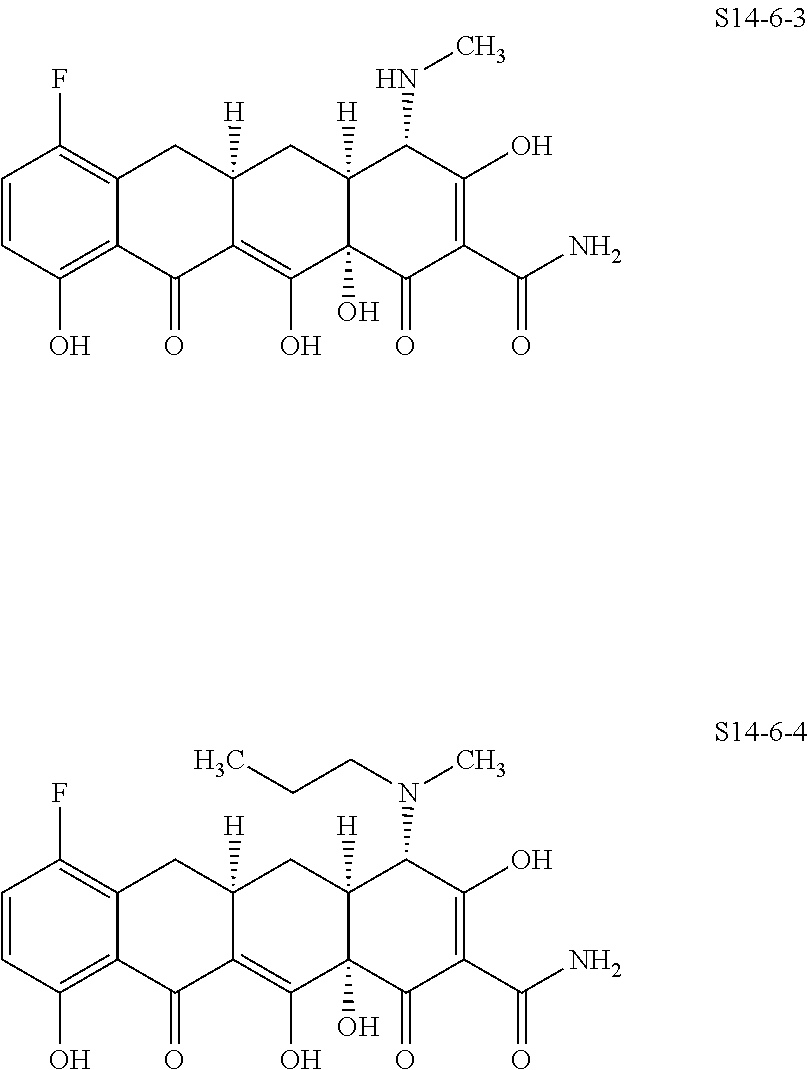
C1=CC(F)=C2CC3([H])CC4([H])C(NC)C(O)=C(C(N)=O)C(=O)C4(O)C(O)=C3C(=O)C2=C1O.C1=CC(F)=C2CC3([H])CC4([H])C(N(CCC)C)C(O)=C(C(N)=O)C(=O)C4(O)C(O)=C3C(=O)C2=C1O
